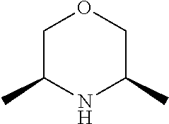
C1(C)COCC(C)N1
